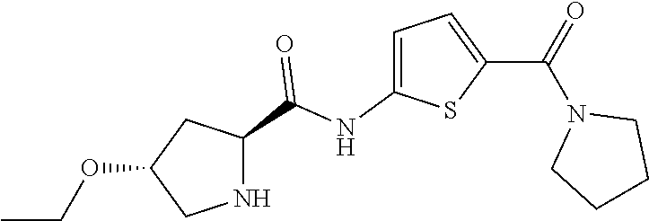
C1(OCC)CNC(C(NC2=CC=C(C(=O)N3CCCC3)S2)=O)C1
